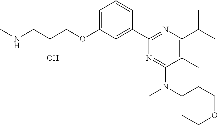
N(CC(COC1=CC=CC(C2=NC(C(C)C)=C(C)C(N(C3CCOCC3)C)=N2)=C1)O)C
